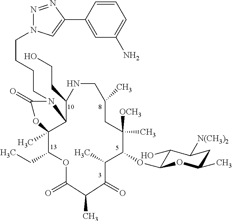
C(CCCN1C(=O)OC2(C)C(CC)OC(=O)C(C)C(=O)C(C)C(OC3C(O)C([N(CH3)2])CC(C)O3)C([OCH3])(C)CC(C)CNC(CCO)C12)N1N=NC(C2=CC(N)=CC=C2)=C1
